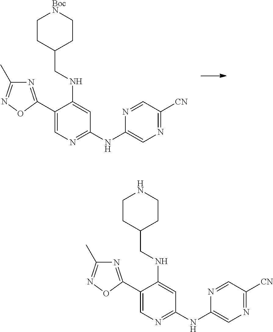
C1(C2=NC(C)=NO2)=CN=C(NC2=CN=C([CN])C=N2)C=C1NCC1CC[BocN]CC1.C1(C2=NC(C)=NO2)=CN=C(NC2=CN=C([CN])C=N2)C=C1NCC1CCNCC1
